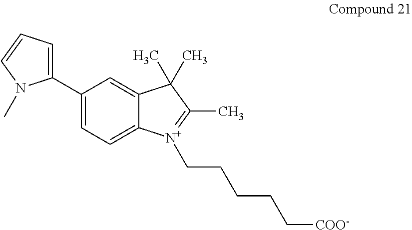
C1(C2=CC=C3C(=C2)C(C)(C)C(C)=[N+]3CCCCC[COO-])=CC=CN1C
